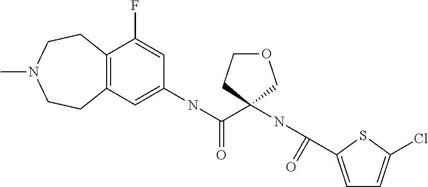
C12=C(C=C(NC(C3(NC(=O)C4=CC=C(Cl)S4)COCC3)=O)C=C1F)CCN(C)CC2
